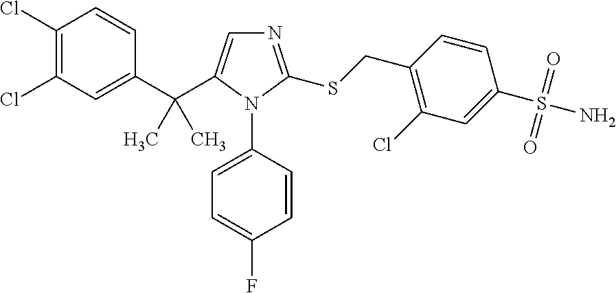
C1(Cl)=C(Cl)C=C(C(C2=CN=C(SCC3=C(Cl)C=C(S(N)(=O)=O)C=C3)N2C2=CC=C(F)C=C2)(C)C)C=C1
